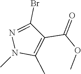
N1(C)N=C(Br)C(C(=O)OC)=C1C
